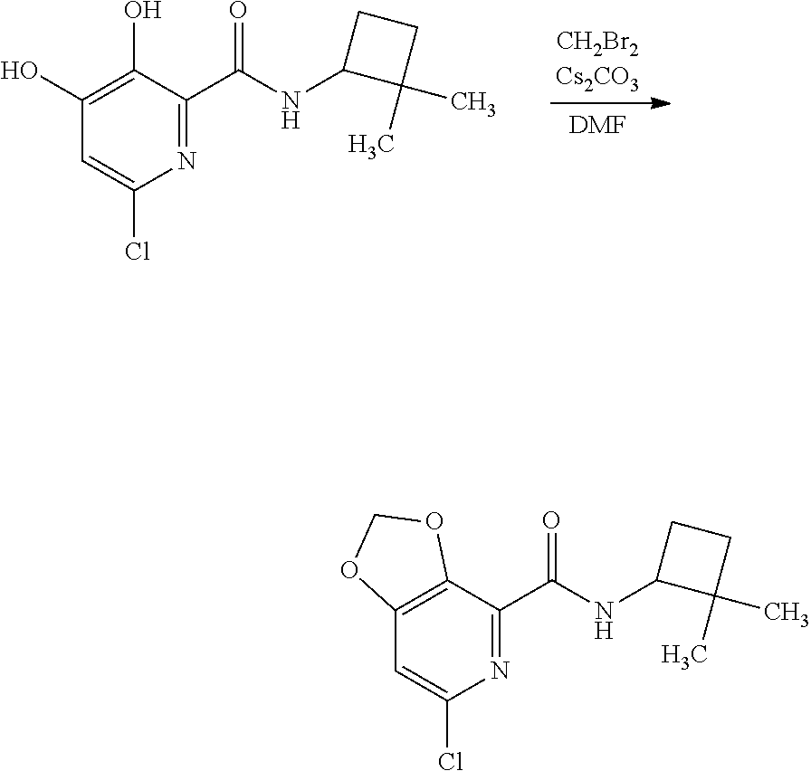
[DMF].C1(NC(C2=NC(Cl)=CC(O)=C2O)=O)C(C)(C)CC1.C1(NC(C2=NC(Cl)=CC3=C2OCO3)=O)C(C)(C)CC1
